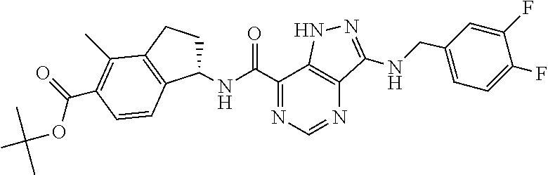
C1(NC(C2=NC=NC3=C2NN=C3NCC2=CC=C(F)C(F)=C2)=O)CCC2=C1C=CC(C(=O)OC(C)(C)C)=C2C
